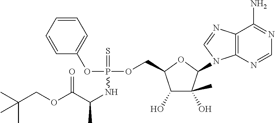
C1=CC=CC=C1OP(NC(C(OCC(C)(C)C)=O)C)(OCC1C(O)C(C)(O)C(N2C3=C(C(N)=NC=N3)N=C2)O1)=S
